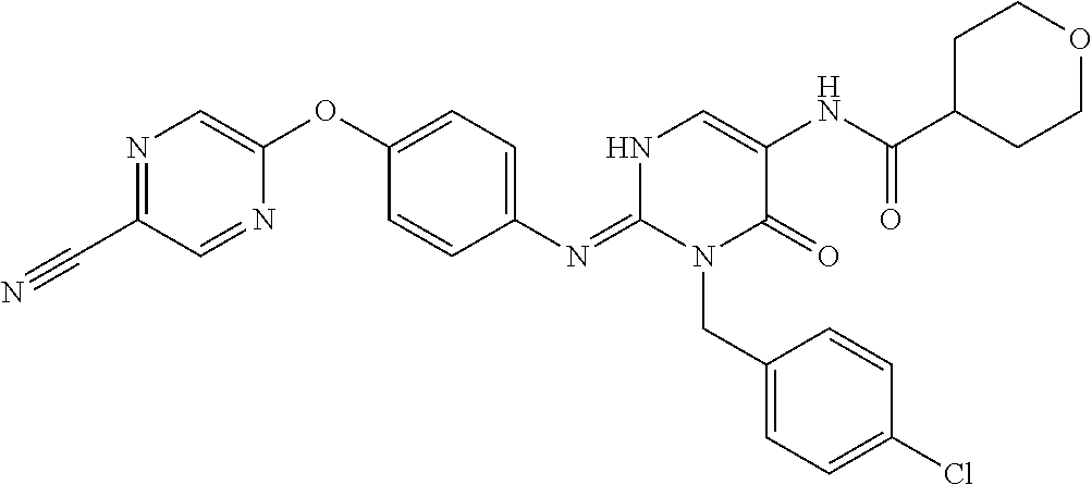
N1=C(C#N)C=NC(OC2=CC=C(N=C3N(CC4=CC=C(Cl)C=C4)C(=O)C(NC(C4CCOCC4)=O)=CN3)C=C2)=C1
